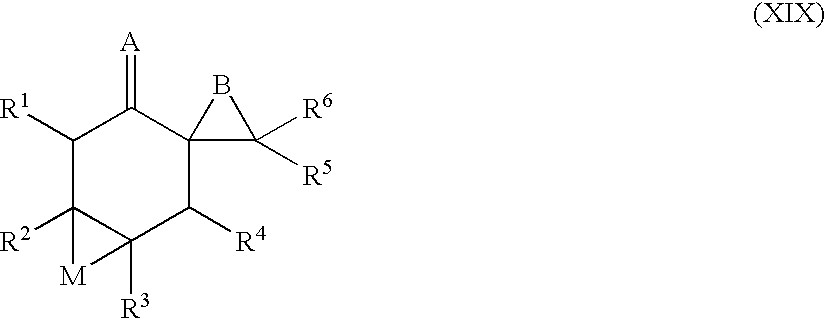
C1([R1])C2([R2])C([R3])(C([R4])C3(C1=[A])C([R6])([R5])B3)[M]2
